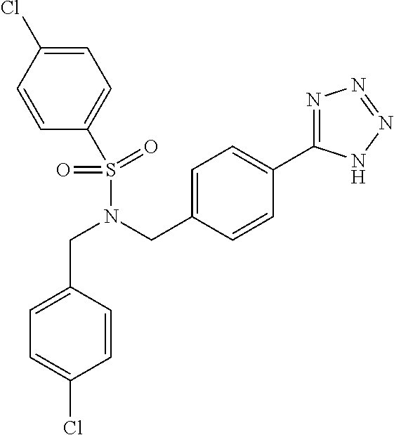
C1=C(Cl)C=CC(S(N(CC2=CC=C(C3=NN=NN3)C=C2)CC2=CC=C(Cl)C=C2)(=O)=O)=C1
